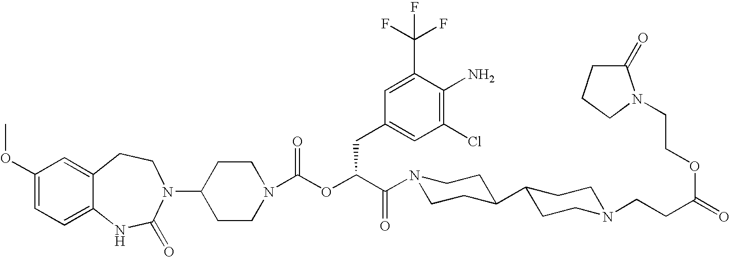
C1(N2C(=O)NC3=CC=C(OC)C=C3CC2)CCN(C(OC(C(=O)N2CCC(C3CCN(CCC(=O)OCCN4C(=O)CCC4)CC3)CC2)CC2=CC(Cl)=C(N)C(C(F)(F)F)=C2)=O)CC1
